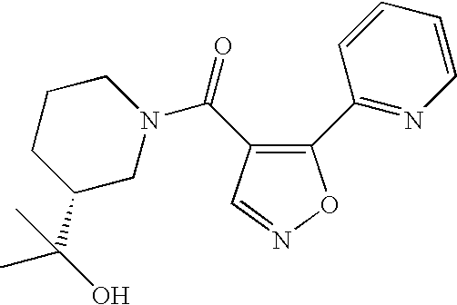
C1(C2=NC=CC=C2)=C(C(=O)N2CCCC(C(O)(C)C)C2)C=NO1
